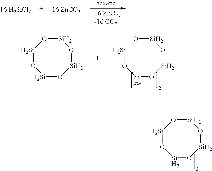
[Si]1O[Si]O[Si]O[Si]O1.[Si]1O[Si]O[Si]O[Si]O1.[Si]1O[Si]O[Si]O[Si]O1.[16 H2SiCl2].[16 ZnCO3].[-16 ZnCl2].[-16 CO2]
